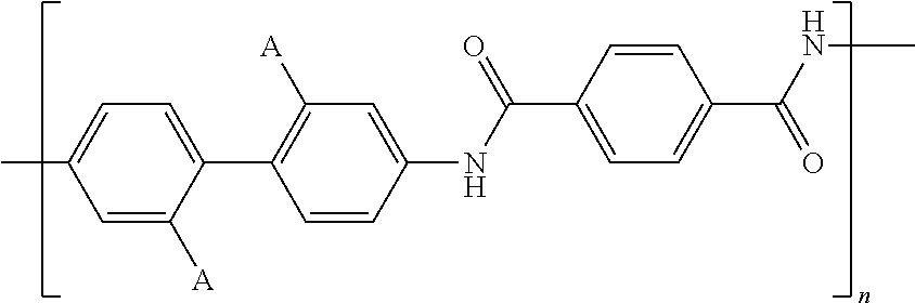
C1=C([A])C(C2=C([A])C=C(NC(C3=CC=C(C(NC)=O)C=C3)=O)C=C2)=CC=C1C
